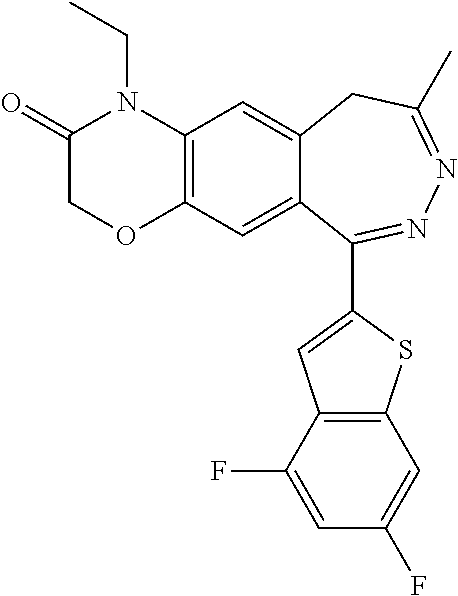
C12=C(C=C3C(=C1)CC(C)=NN=C3C1=CC3=C(S1)C=C(F)C=C3F)OCC(=O)N2CC
